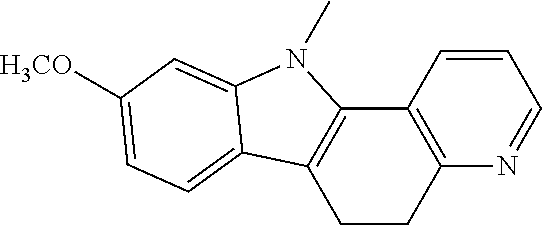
C12=C(CCC3=C1N(C)C1=CC([H3CO])=CC=C31)N=CC=C2
